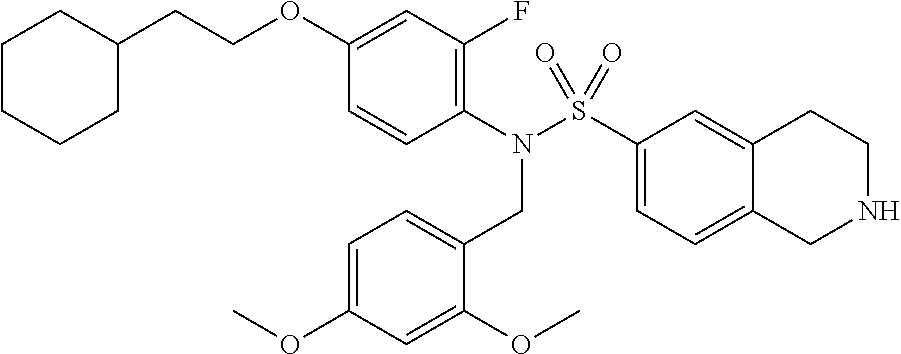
C1(N(S(C2=CC=C3C(=C2)CCNC3)(=O)=O)CC2=CC=C(OC)C=C2OC)=C(F)C=C(OCCC2CCCCC2)C=C1
